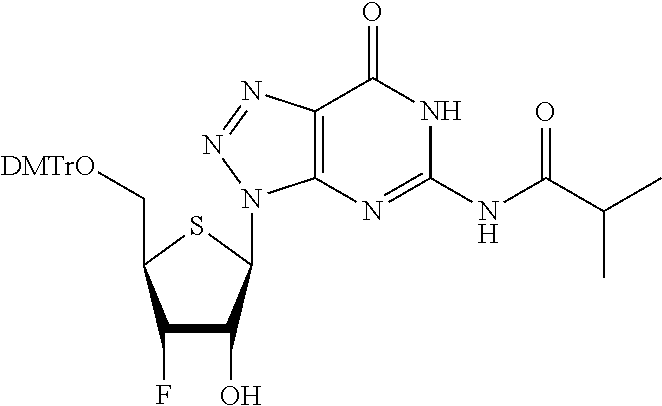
OC1C(F)C(C[DMTrO])SC1N1C2=C(N=N1)C(=O)NC(NC(C(C)C)=O)=N2
